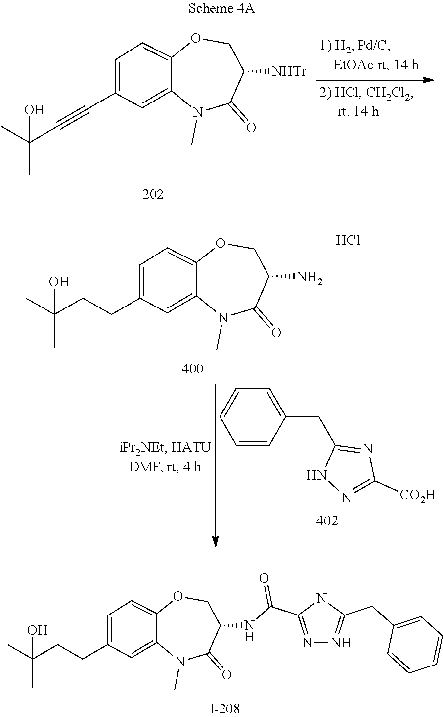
C1=C2OCC([NHTr])C(=O)N(C)C2=CC(C#CC(C)(O)C)=C1.C1=C2OCC(N)C(=O)N(C)C2=CC(CCC(C)(O)C)=C1.Cl.C1=CC=CC(CC2=NC([CO2H])=NN2)=C1.C1=C2OCC(NC(C3=NN=C(CC4=CC=CC=C4)N3)=O)C(=O)N(C)C2=CC(CCC(C)(O)C)=C1
